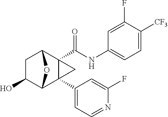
C1C(O)C2C3(C4=CC=NC(F)=C4)C(C(NC4=CC=C([CF3])C(F)=C4)=O)(C1O2)C3
